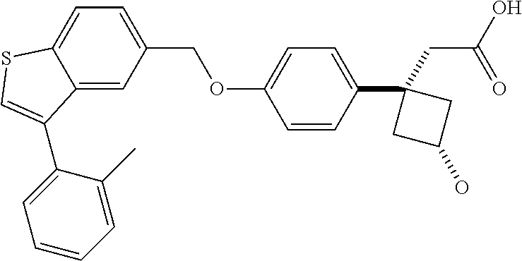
C12=CC(COC3=CC=C(C4(CC(O)=O)CC(O)C4)C=C3)=CC=C1SC=C2C1=CC=CC=C1C
